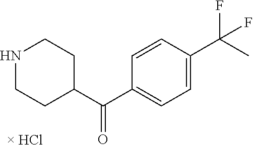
[ HCl].C(=O)(C1=CC=C(C(C)(F)F)C=C1)C1CCNCC1
